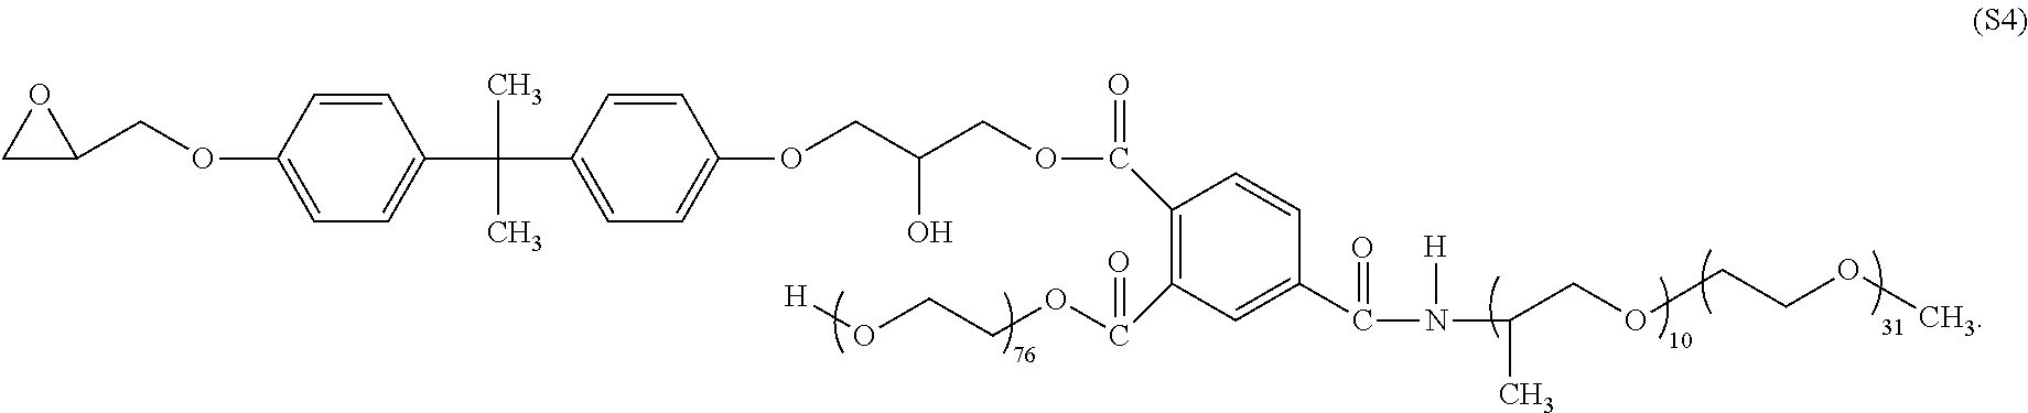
C1C(COC2=CC=C(C(C3=CC=C(OCC(COC(=O)C4=C(C(=O)OCCO[H])C=C(C(N(C(COCCOC)C)[H])=O)C=C4)O)C=C3)(C)C)C=C2)O1
